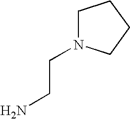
C1N(CCN)CCC1
